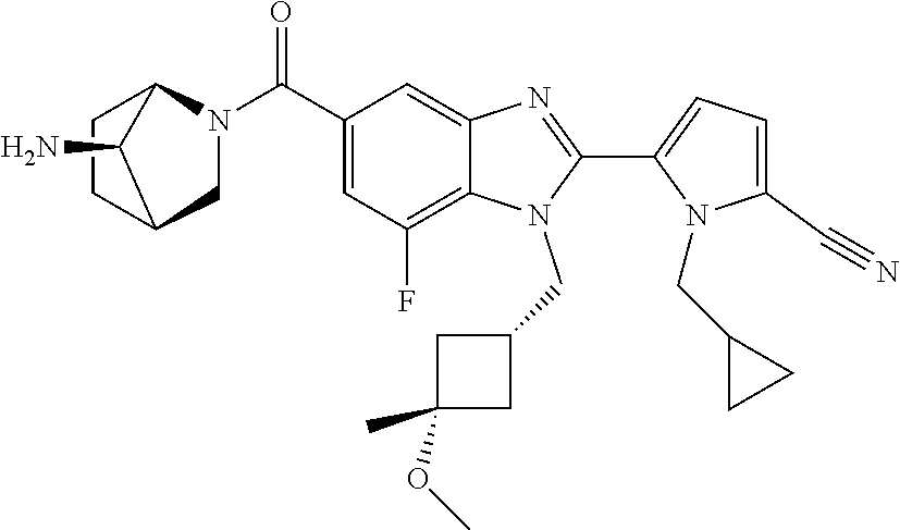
C1=C(C#N)N(CC2CC2)C(C2=NC3=CC(C(N4CC5CCC4C5N)=O)=CC(F)=C3N2CC2CC(OC)(C)C2)=C1
